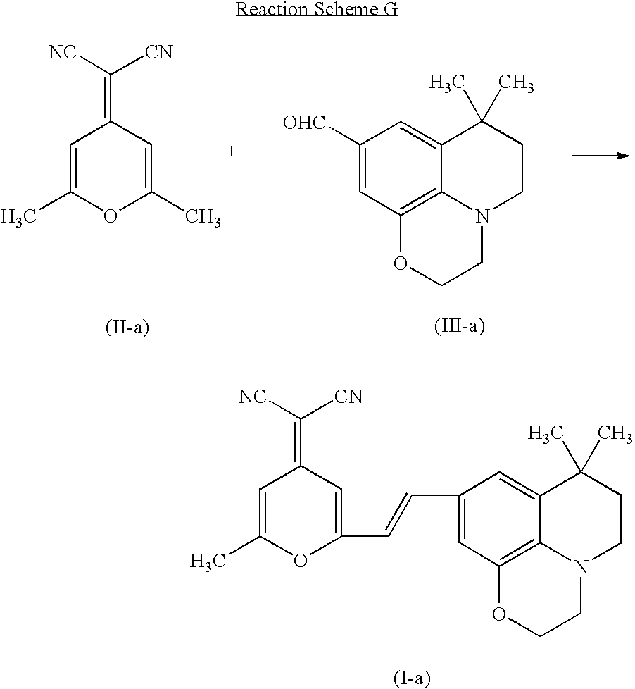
CC1=CC(=C([NC])[CN])C=C(C)O1.C1([OHC])=CC2=C3C(=C1)C(C)(C)CCN3CCO2.C1(C=CC2=CC(=C([NC])[CN])C=C(C)O2)=CC2=C3C(=C1)C(C)(C)CCN3CCO2
